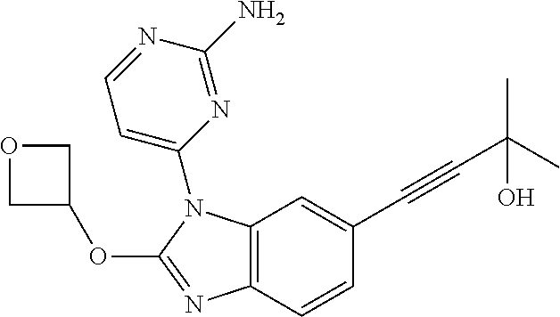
C12=C(C=CC(C#CC(C)(C)O)=C1)N=C(OC1COC1)N2C1=CC=NC(N)=N1
